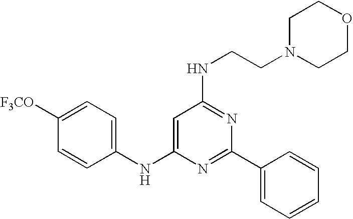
C1(NC2=CC(NCCN3CCOCC3)=NC(C3=CC=CC=C3)=N2)=CC=C([F3CO])C=C1
